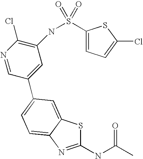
C1(NC(C)=O)=NC2=CC=C(C3=CC(NS(C4=CC=C(Cl)S4)(=O)=O)=C(Cl)N=C3)C=C2S1
